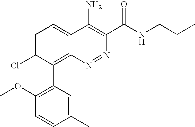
C1(C2=C3C(=CC=C2Cl)C(N)=C(C(NCCC)=O)N=N3)=C(OC)C=CC(C)=C1
